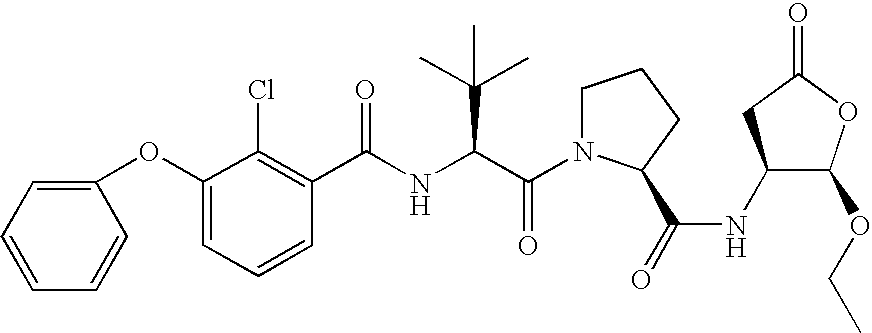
C1=CC=C(OC2=CC=CC=C2)C(Cl)=C1C(NC(C(N1CCCC1C(=O)NC1C(OCC)OC(=O)C1)=O)C(C)(C)C)=O
